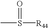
S([R44])(C)=O
